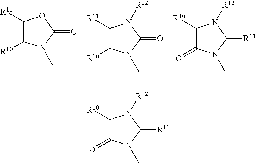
C1([R11])C([R10])N(C)C(=O)O1.C1([R11])C([R10])N(C)C(=O)N1[R12].C1([R10])C(=O)N(C)C([R11])N1[R12].C1([R10])C(=O)N(C)C([R11])N1[R12]
